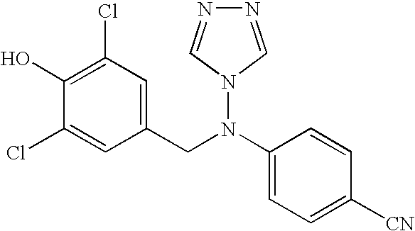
C1(O)=C(Cl)C=C(CN(C2=CC=C([CN])C=C2)N2C=NN=C2)C=C1Cl
